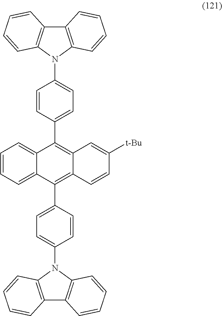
C1=CC=C2C(=C1)C(C1=CC=C(N3C4=C(C5=C3C=CC=C5)C=CC=C4)C=C1)=C1C(=C2C2=CC=C(N3C4=C(C5=C3C=CC=C5)C=CC=C4)C=C2)C=CC([t-Bu])=C1
